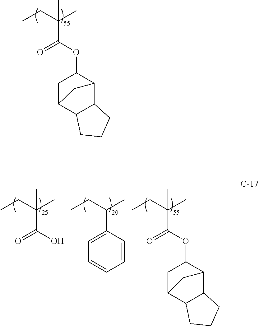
CCC(C)(C)C(OC1CC2C3C(C1C2)CCC3)=O.CCC(C)(C)C(O)=O.CCC(C)(C(OC1CC2C3C(C1C2)CCC3)=O)C.CCC(C)C1=CC=CC=C1
